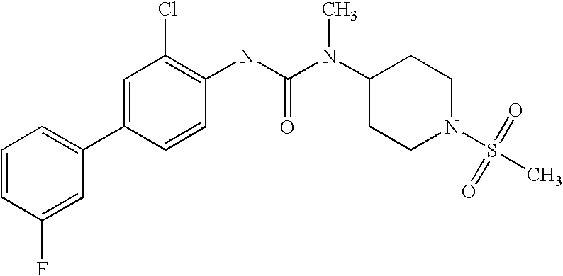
C1=CC(F)=CC(C2=CC(Cl)=C(NC(N(C3CCN(S(C)(=O)=O)CC3)C)=O)C=C2)=C1
